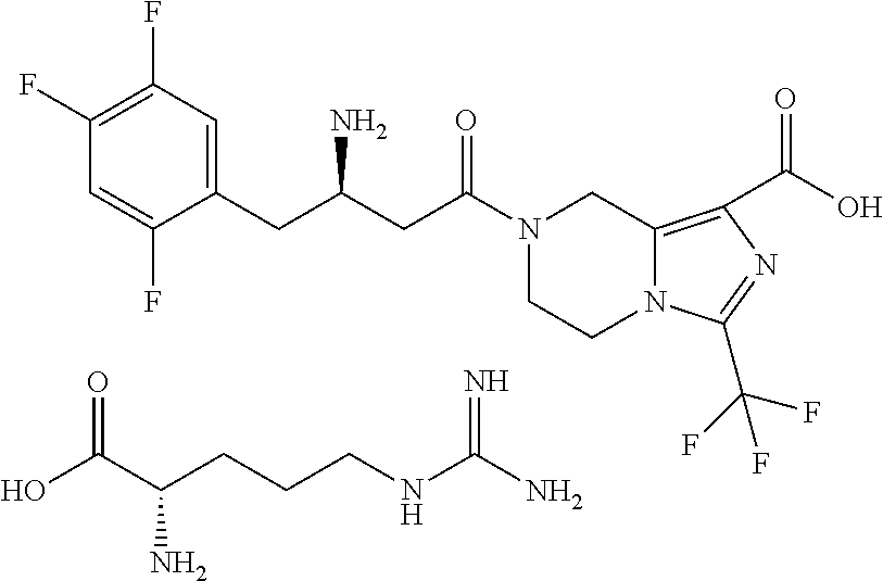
C1(F)=C(F)C=C(CC(CC(N2CCN3C(=C(C(O)=O)N=C3C(F)(F)F)C2)=O)N)C(F)=C1.OC(C(CCCNC(N)=N)N)=O
